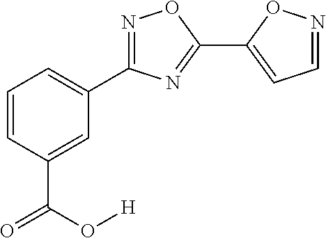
C1=CC(C(O[H])=O)=CC(C2=NOC(C3=CC=NO3)=N2)=C1
